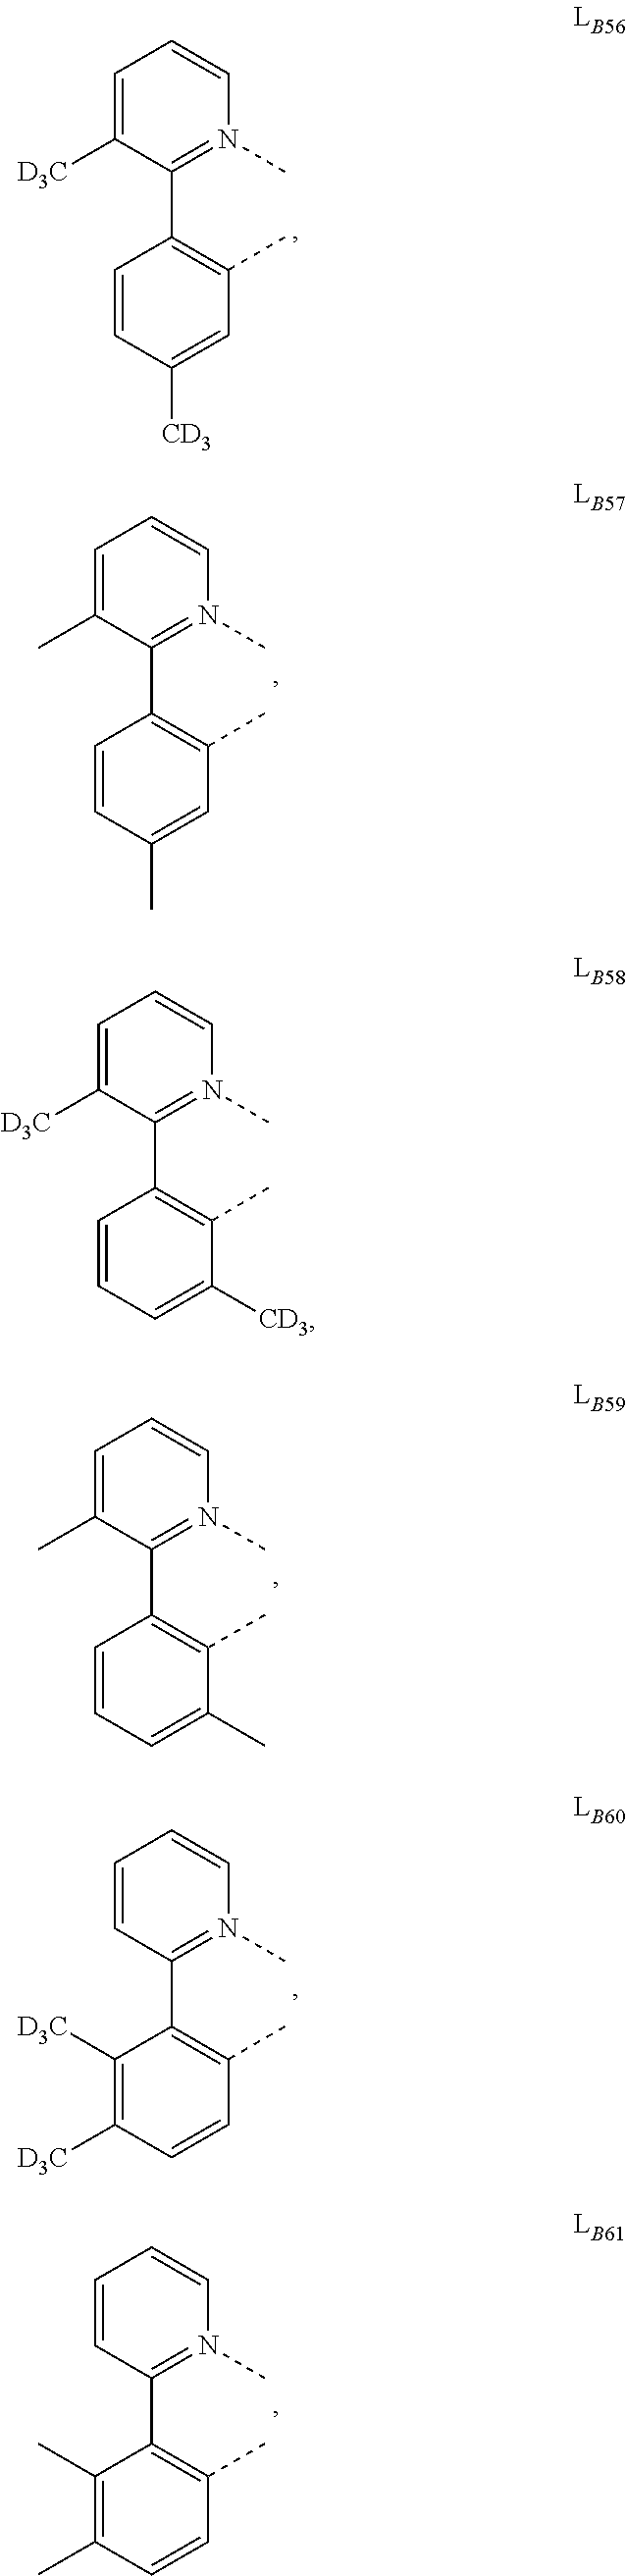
C1=C([D3C])C(C2=C(C)C=C([CD3])C=C2)=N(C)C=C1.C1=C(C)C(C2=C(C)C=C(C)C=C2)=N(C)C=C1.C1=C(C)C(C2=C(C)C(C)=CC=C2)=N(C)C=C1.C1=CC(C2=C(C)C=CC([D3C])=C2[D3C])=N(C)C=C1.C1=CC(C2=C(C)C=CC(C)=C2C)=N(C)C=C1.C1=C([D3C])C(C2=C(C)C([CD3])=CC=C2)=N(C)C=C1
